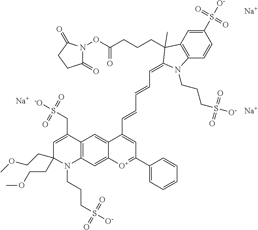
[Na].[Na].[Na].C1=C(CS([-O])(=O)=O)C2=C(N(CCCS([O-])(=O)=O)C1(CCOC)CCOC)C=C1C(=C2)C(C=CC=CC=C2C(CCCC(ON3C(=O)CCC3=O)=O)(C)C3=C(C=CC(S([O-])(=O)=O)=C3)N2CCCS([O-])(=O)=O)=CC(C2=CC=CC=C2)=[O+]1
